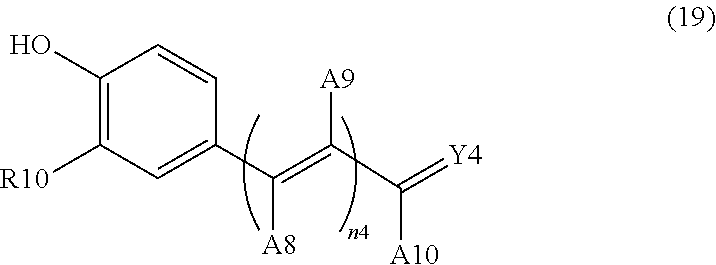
C1=C(C(=C(C(=[Y4])[A10])[A9])[A8])C=CC(O)=C1[R10]
